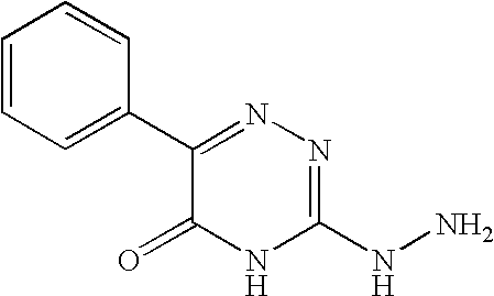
C1(NN)=NN=C(C2=CC=CC=C2)C(=O)N1
